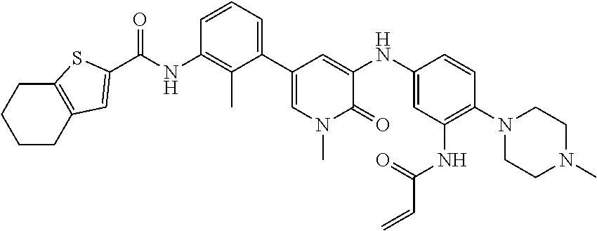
C(NC1=C(C)C(C2=CN(C)C(=O)C(NC3=CC(NC(=O)C=C)=C(N4CCN(C)CC4)C=C3)=C2)=CC=C1)(=O)C1=CC2=C(CCCC2)S1
